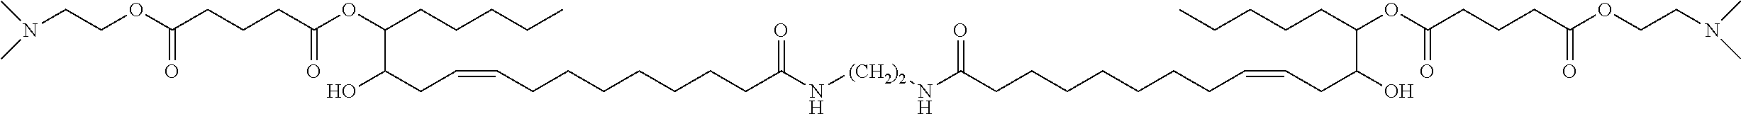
O(C(CCCC(=O)OC(C(O)CC=CCCCCCCCC(N[(CH2)2]NC(CCCCCCCC=CCC(O)C(CCCCC)OC(CCCC(OCCN(C)C)=O)=O)=O)=O)CCCCC)=O)CCN(C)C
